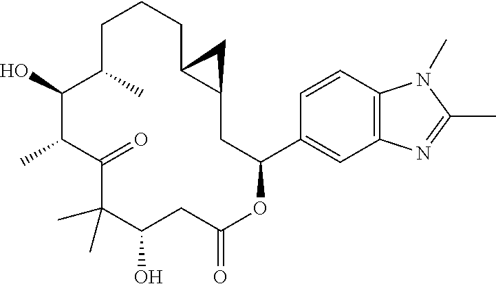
C1C(C)C(O)C(C)C(=O)C(C)(C)C(O)CC(=O)OC(C2=CC3=C(C=C2)N(C)C(C)=N3)CC2C(CC1)C2
